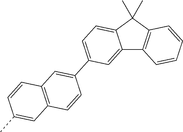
C12=CC(C3=CC4=C(C=C3)C=C(C)C=C4)=CC=C1C(C)(C)C1=C2C=CC=C1
